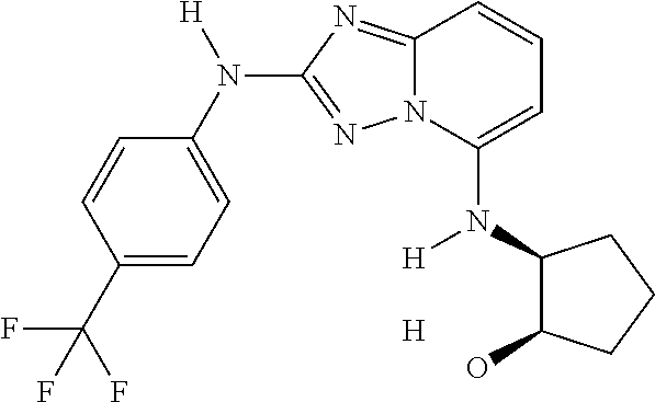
C1=CC(C(F)(F)F)=CC=C1N([H])C1=NN2C(=N1)C=CC=C2N(C1C(O)CCC1)[H].[H]
